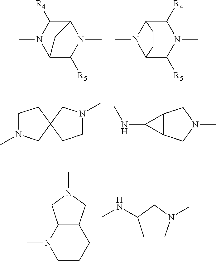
C12C([R5])N(C)C(C([R4])N1C)C2.C12C([R5])N(C)C([R4])C(N1C)CC2.C1N(C)CC2(C1)CCN(C)C2.C12C(CN(C)C1)C2NC.C1CCC2C(N1C)CN(C)C2.C1CN(C)CC1NC
